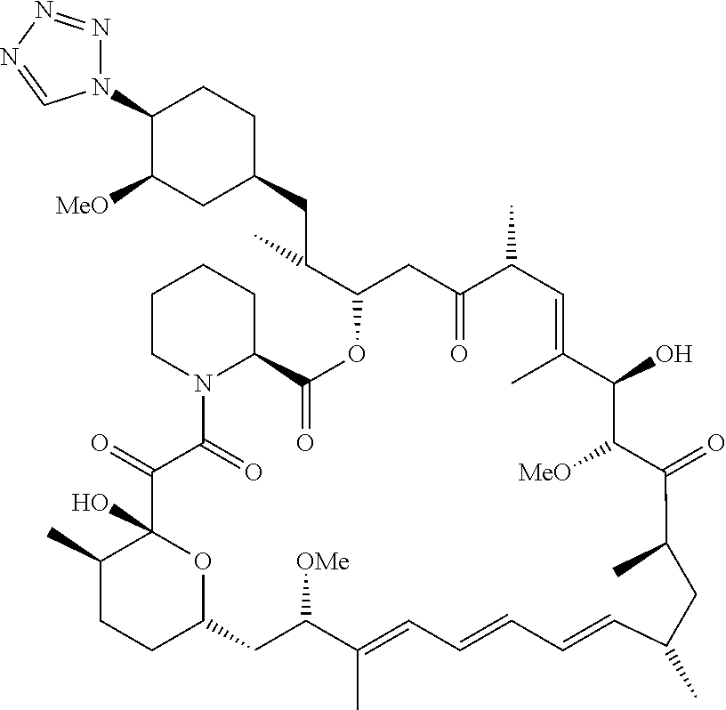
C1(N2N=NN=C2)C([MeO])CC(CC(C2CC(=O)C(C)C=C(C)C(O)C([MeO])C(=O)C(C)CC(C)C=CC=CC=C(C)C([OMe])CC3OC(O)(C(=O)C(=O)N4C(C(=O)O2)CCCC4)C(C)CC3)C)CC1
